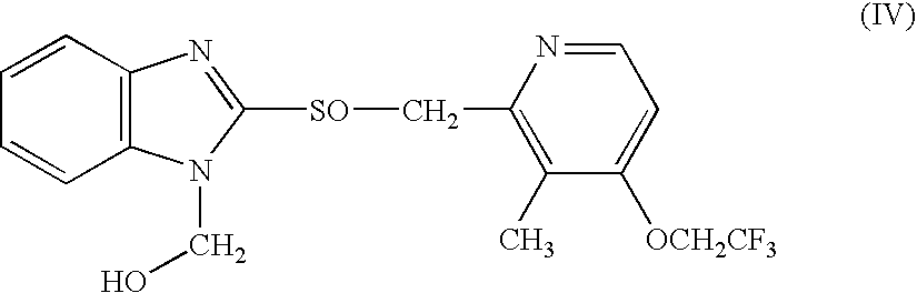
C12=C(N(CO)C([SO]CC3=C(C)C([OCH2CF3])=CC=N3)=N1)C=CC=C2
